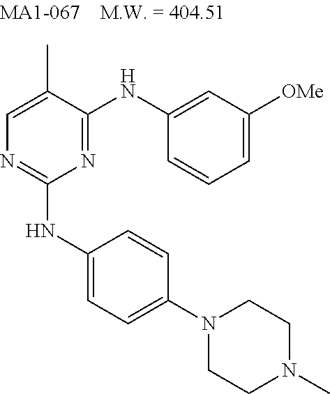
C1=C(C)C(NC2=CC([OMe])=CC=C2)=NC(NC2=CC=C(N3CCN(C)CC3)C=C2)=N1
